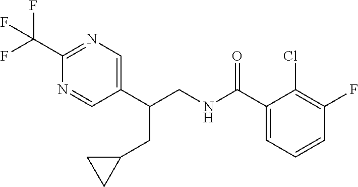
C1(C(NCC(C2=CN=C(C(F)(F)F)N=C2)CC2CC2)=O)=CC=CC(F)=C1Cl
